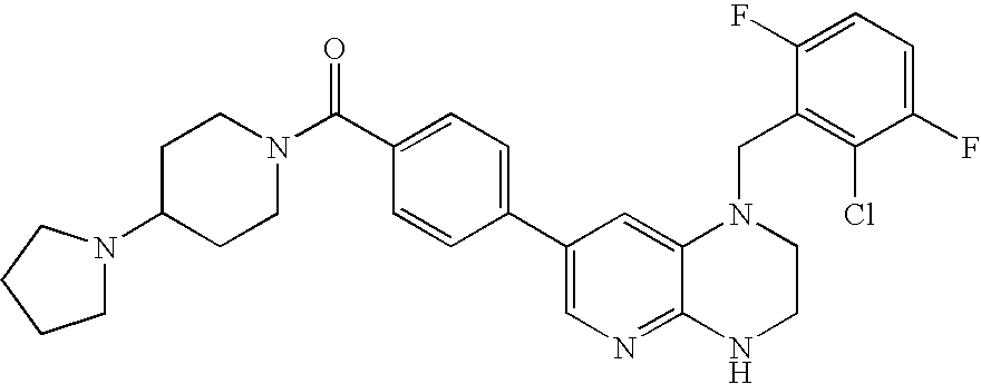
C1(C2=CC=C(C(=O)N3CCC(N4CCCC4)CC3)C=C2)=CN=C2C(=C1)N(CC1=C(Cl)C(F)=CC=C1F)CCN2
